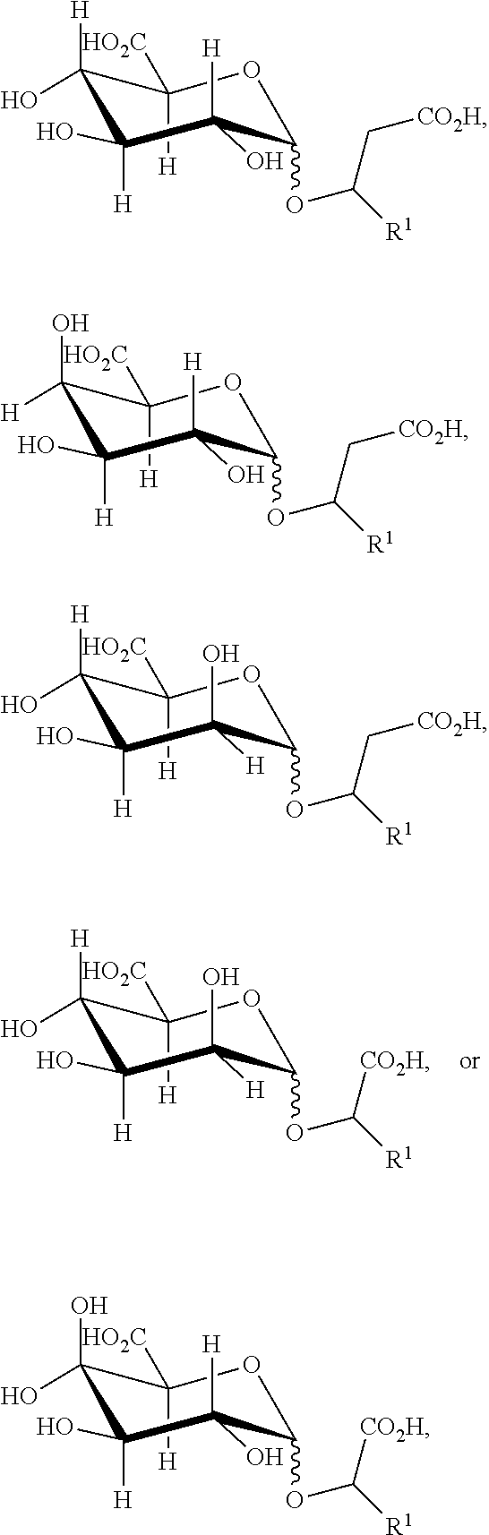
O1C([H])([HO2C])C([H])(O)C([H])(O)C(O)([H])C1OC([CO2H])[R1].O1C([H])([HO2C])C([H])(O)C([H])(O)C([H])(O)C1OC(C[CO2H])[R1].O1C([H])([HO2C])C(O)([H])C([H])(O)C([H])(O)C1OC(C[CO2H])[R1].O1C([H])([HO2C])C([H])(O)C([H])(O)C(O)([H])C1OC(C[CO2H])[R1].O1C([H])([HO2C])C(O)(O)C([H])(O)C([H])(O)C1OC([CO2H])[R1]
